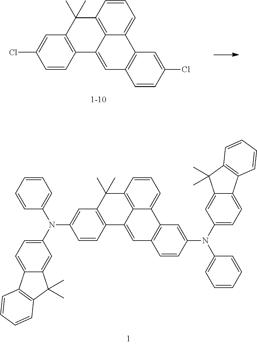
C1=CC2=C(C=C1Cl)C(C)(C)C1=C3C(=CC=C1)C1=C(C=CC(Cl)=C1)C=C23.C1=CC2=C(C=C1N(C1=CC=C3C(=C1)C(C)(C)C1=C3C=CC=C1)C1=CC=CC=C1)C(C)(C)C1=C3C(=CC=C1)C1=C(C=CC(N(C4=CC=CC=C4)C4=CC=C5C(=C4)C(C)(C)C4=C5C=CC=C4)=C1)C=C23
